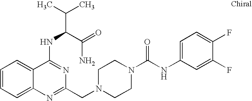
C1=CC=C2C(=C1)C(NC(C(=O)N)C(C)C)=NC(CN1CCN(C(NC3=CC=C(F)C(F)=C3)=O)CC1)=N2
